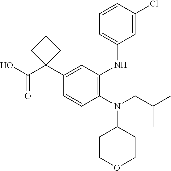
C1=CC(N(CC(C)C)C2CCOCC2)=C(NC2=CC=CC(Cl)=C2)C=C1C1(C(O)=O)CCC1
